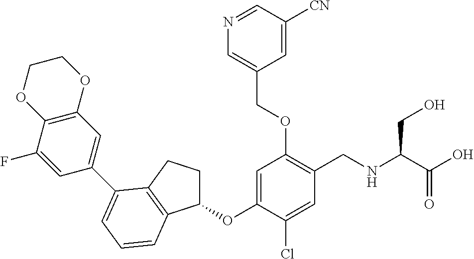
C1(OC2=CC(OCC3=CN=CC([CN])=C3)=C(CNC(C(=O)O)CO)C=C2Cl)CCC2=C1C=CC=C2C1=CC2=C(C(F)=C1)OCCO2
